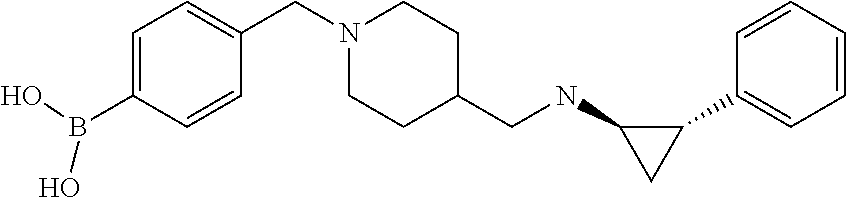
N1(CC2=CC=C(B(O)O)C=C2)CCC(CNC2CC2C2=CC=CC=C2)CC1
